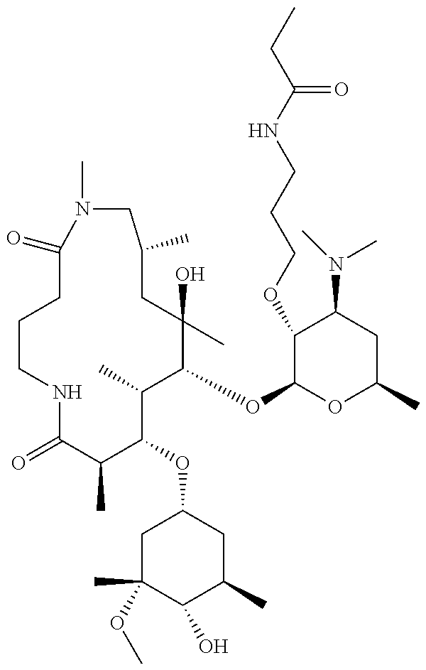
C1CCC(=O)N(C)CC(C)CC(C)(O)C(OC2OC(C)CC(N(C)C)C2OCCCNC(=O)CC)C(C)C(OC2CC(C)(OC)C(O)C(C)C2)C(C)C(=O)N1
